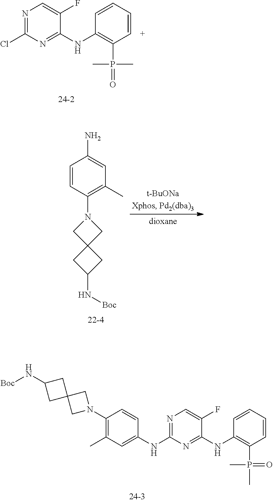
C1(Cl)=NC=C(F)C(NC2=C(P(=O)(C)C)C=CC=C2)=N1.C1=CC(N2CC3(C2)CC(N[Boc])C3)=C(C)C=C1N.C1C2(CN(C3=C(C)C=C(NC4=NC=C(F)C(NC5=C(P(=O)(C)C)C=CC=C5)=N4)C=C3)C2)CC1N[Boc]
